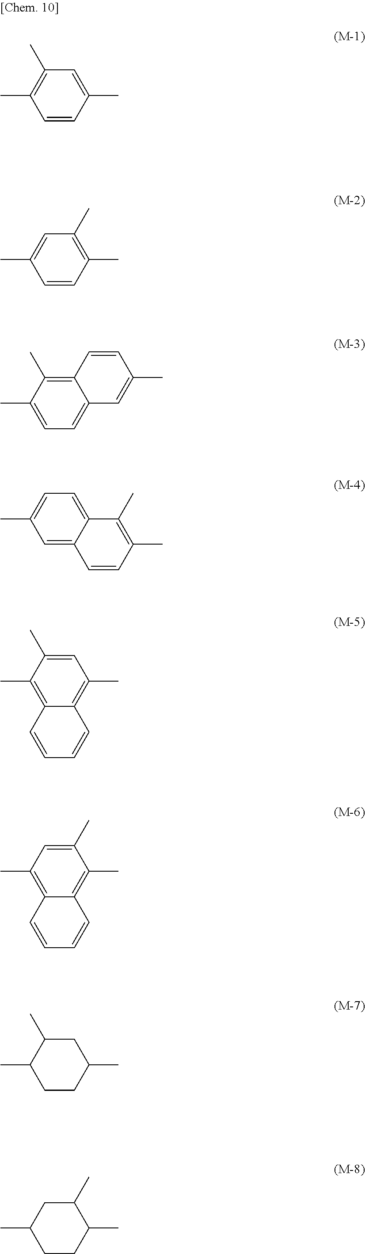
C1=CC(C)=CC(C)=C1C.C1=CC(C)=C(C)C=C1C.C1=C(C)C(C)=C2C(=C1)C=C(C)C=C2.C1=C2C(=CC=C1C)C(C)=C(C)C=C2.C1=C(C)C(C)=C2C(=C1C)C=CC=C2.C1(C)=CC(C)=C2C(=C1C)C=CC=C2.C1CC(C)CC(C)C1C.C1CC(C)C(C)CC1C
